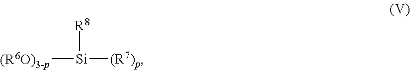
[(R6O)3-p][Si]([R8])[(R7)p]
